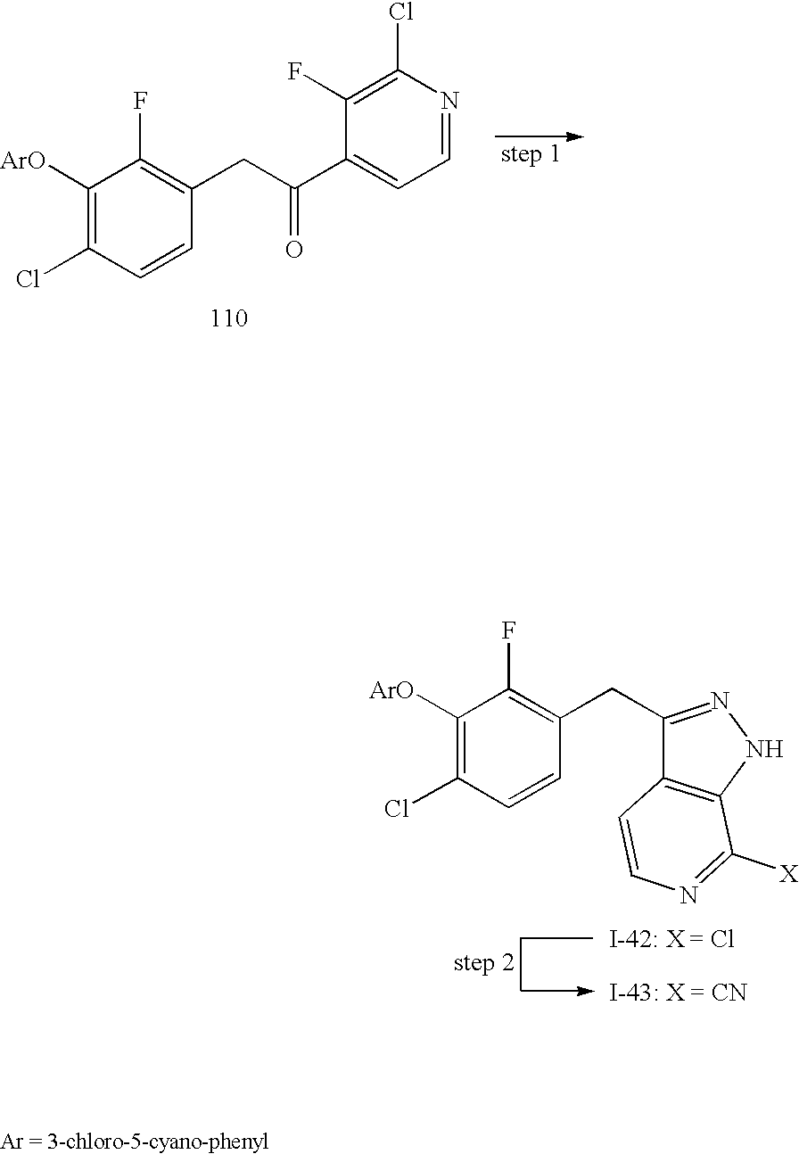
C1([ArO])=C(Cl)C=CC(CC2=NNC3=C2C=CN=C3[X])=C1F.C1([ArO])=C(Cl)C=CC(CC(C2=CC=NC(Cl)=C2F)=O)=C1F
